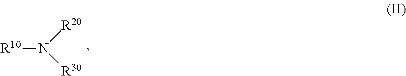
[R10]N([R20])[R30]
